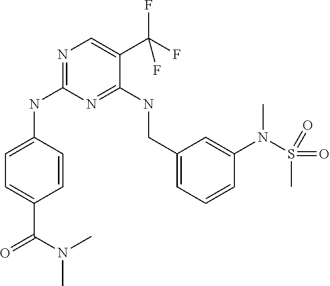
C1=C(NC2=NC=C(C(F)(F)F)C(NCC3=CC=CC(N(S(C)(=O)=O)C)=C3)=N2)C=CC(C(=O)N(C)C)=C1
